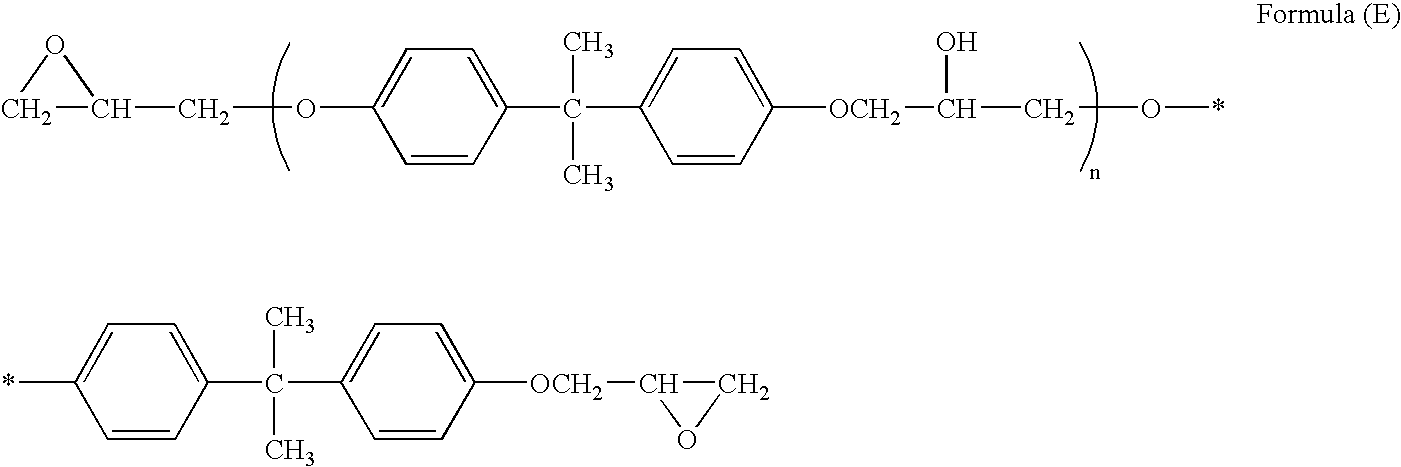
C(OC1=CC=C(C(C2=CC=C([OCH2]C(O)CO*)C=C2)(C)C)C=C1)C1CO1.*C1=CC=C(C(C2=CC=C([OCH2]C3CO3)C=C2)(C)C)C=C1
